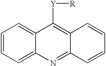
C1=CC=C2C(=C1)C([Y][R])=C1C(=N2)C=CC=C1
